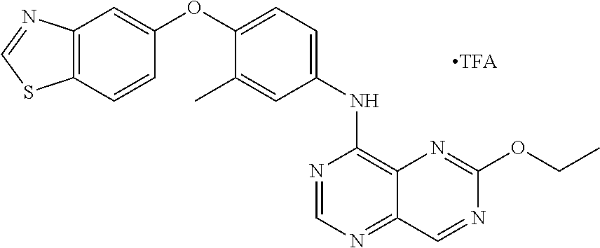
C12=C(C=CC(OC3=CC=C(NC4=C5C(=NC=N4)C=NC(OCC)=N5)C=C3C)=C1)SC=N2
